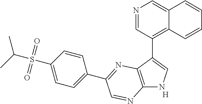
C12=C(C(C3=C4C(=CN=C3)C=CC=C4)=CN1)N=C(C1=CC=C(S(C(C)C)(=O)=O)C=C1)C=N2.[H]
